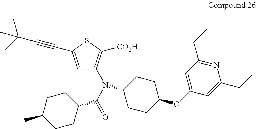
C1=C(C#CC(C)(C)C)SC([CO2H])=C1N(C(=O)C1CCC(C)CC1)C1CCC(OC2=CC(CC)=NC(CC)=C2)CC1
